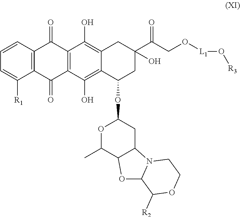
C1=CC2=C(C([R1])=C1)C(=O)C1=C(C2=O)C(O)=C2C(=C1O)C(OC1OC(C)C3C(C1)N1C(C([R2])OCC1)O3)CC(O)(C(=O)CO[L1]O[R3])C2
